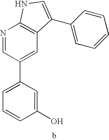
C1(O)=CC(C2=CC3=C(N=C2)NC=C3C2=CC=CC=C2)=CC=C1
